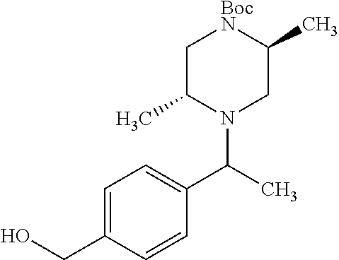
C1=C(CO)C=CC(C(C)N2CC(C)[BocN]CC2C)=C1
